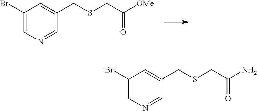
C1(Br)=CN=CC(CSCC(=O)[OMe])=C1.C1(Br)=CN=CC(CSCC(=O)N)=C1
